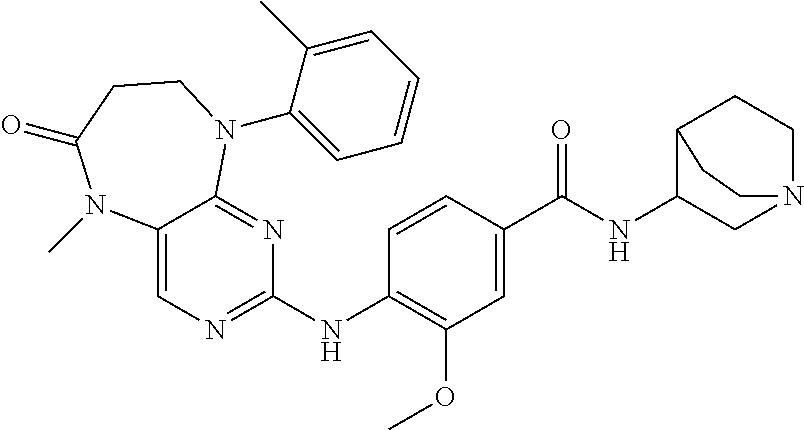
C1=CC(NC2=NC=C3C(=N2)N(C2=CC=CC=C2C)CCC(=O)N3C)=C(OC)C=C1C(NC1CN2CCC1CC2)=O
